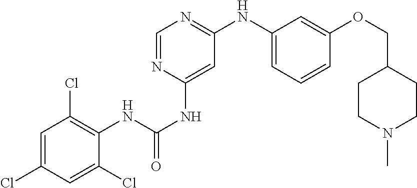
C1=C(Cl)C=C(Cl)C(NC(NC2=CC(NC3=CC=CC(OCC4CCN(C)CC4)=C3)=NC=N2)=O)=C1Cl
